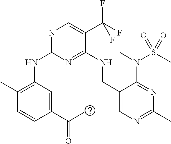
N(C1=NC=C(C(F)(F)F)C(NCC2=CN=C(C)N=C2N(S(=O)(C)=O)C)=N1)C1=C(C)C=CC(C(C)=O)=C1
